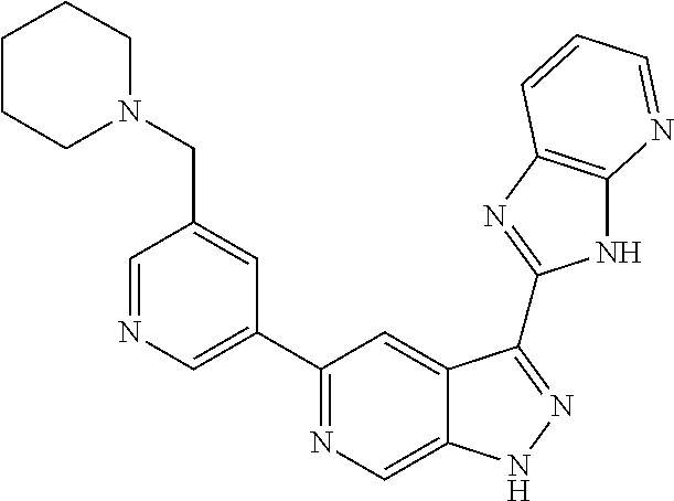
C1=NC=C(C2=NC=C3C(=C2)C(C2=NC4=C(N2)N=CC=C4)=NN3)C=C1CN1CCCCC1
